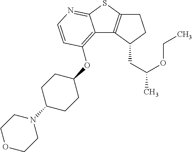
C12=C(OC3CCC(N4CCOCC4)CC3)C=CN=C1SC1=C2C(CC(OCC)C)CC1
